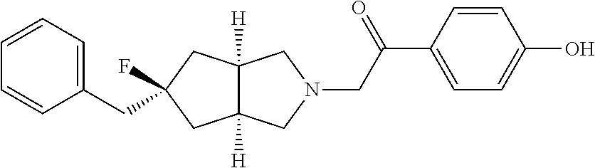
C1=CC=C(CC2(F)CC3([H])C([H])(C2)CN(CC(C2=CC=C(O)C=C2)=O)C3)C=C1
